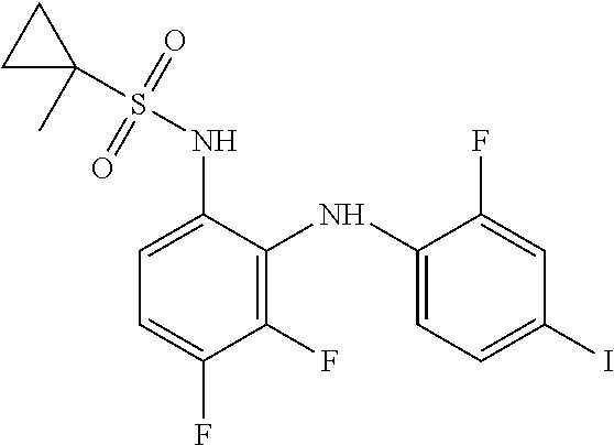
C1=C(NS(C2(C)CC2)(=O)=O)C(NC2=CC=C(I)C=C2F)=C(F)C(F)=C1
